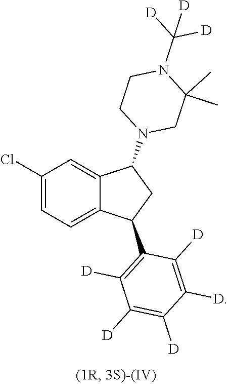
C1(Cl)=CC=C2C(=C1)C(N1CC(C)(C)N(C([D])([D])[D])CC1)CC2C1=C([D])C([D])=C([D])C([D])=C1[D]
